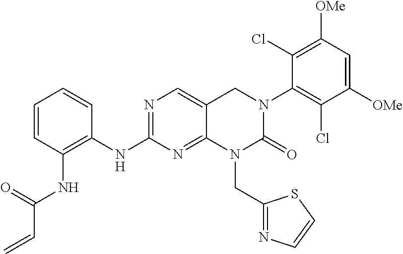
C1=CC(NC(C=C)=O)=C(NC2=NC=C3C(=N2)N(CC2=NC=CS2)C(=O)N(C2=C(Cl)C([OMe])=CC([OMe])=C2Cl)C3)C=C1
